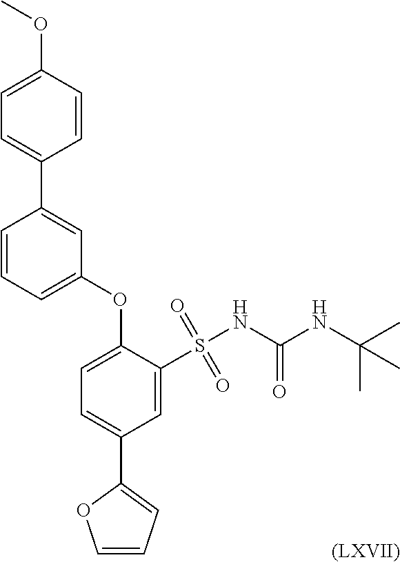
C1(OC)=CC=C(C2=CC(OC3=CC=C(C4=CC=CO4)C=C3S(NC(NC(C)(C)C)=O)(=O)=O)=CC=C2)C=C1.[(LXVII)]
